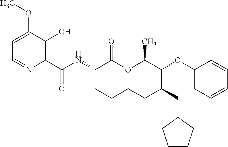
C1(C(NC2CCCCC(CC3CCCC3)C(OC3=CC=CC=C3)C(C)OC2=O)=O)=C(O)C(OC)=CC=N1
